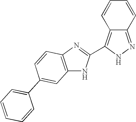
C1=CC2=C(C3=NC4=C(N3)C=C(C3=CC=CC=C3)C=C4)NN=C2C=C1
